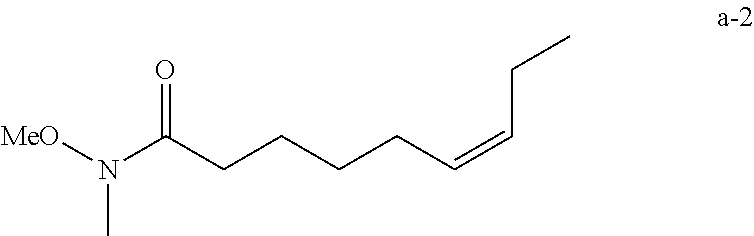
[MeO]N(C(CCCCC=CCC)=O)C
